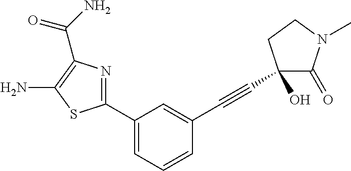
C1(C2=NC(C(=O)N)=C(N)S2)=CC=CC(C#CC2(O)C(=O)N(C)CC2)=C1
